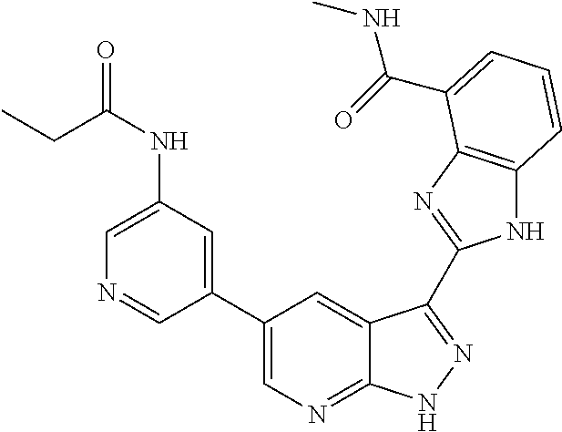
C1(C2=CN=C3C(=C2)C(C2=NC4=C(N2)C=CC=C4C(=O)NC)=NN3)=CC(NC(=O)CC)=CN=C1
